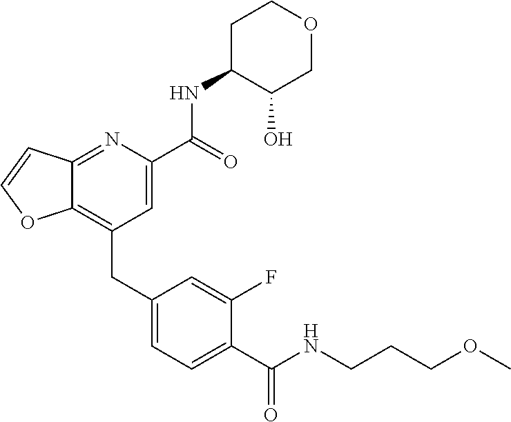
C12=C(CC3=CC=C(C(=O)NCCCOC)C(F)=C3)C=C(C(NC3C(O)COCC3)=O)N=C1C=CO2
